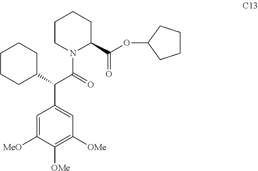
C1CN(C(=O)C(C2=CC([OMe])=C([OMe])C([MeO])=C2)C2CCCCC2)C(C(OC2CCCC2)=O)CC1
